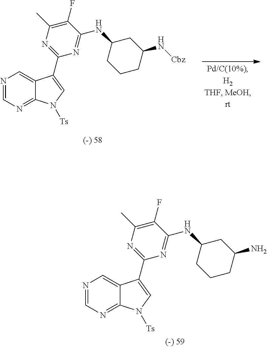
N1=CN=C2C(=C1)C(C1=NC(C)=C(F)C(NC3CCCC(N[Cbz])C3)=N1)=CN2[Ts].N1=CN=C2C(=C1)C(C1=NC(C)=C(F)C(NC3CCCC(N)C3)=N1)=CN2[Ts]
